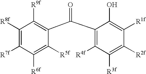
C1([R8f])=C([R7f])C([R6f])=C([R5f])C(C(C2=C([R4f])C([R3f])=C([R2f])C([R1f])=C2O)=O)=C1[R9f]
